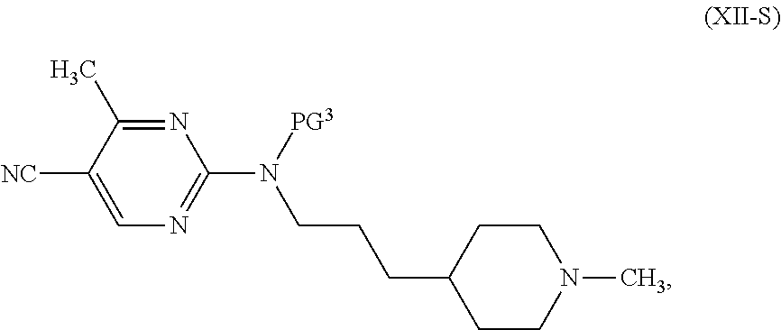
N1=C(C)C([NC])=CN=C1N([PG3])CCCC1CCN(C)CC1
